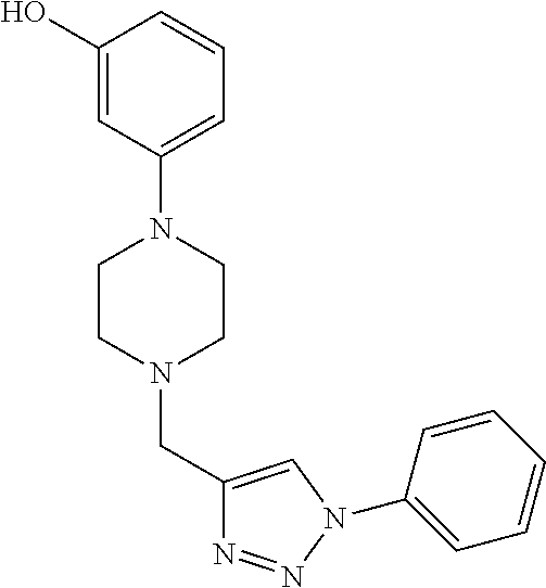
C1(O)=CC(N2CCN(CC3=CN(C4=CC=CC=C4)N=N3)CC2)=CC=C1
